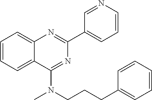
C1=CC=C2C(=C1)N=C(C1=CC=CN=C1)N=C2N(CCCC1=CC=CC=C1)C
